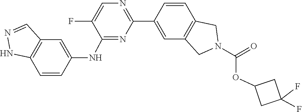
C1(F)=CN=C(C2=CC3=C(C=C2)CN(C(=O)OC2CC(F)(F)C2)C3)N=C1NC1=CC2=C(NN=C2)C=C1
